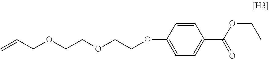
C=CCOCCOCCOC1=CC=C(C(=O)OCC)C=C1
